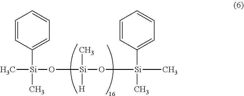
C1=CC([Si](C)(O[Si](O[Si](C2=CC=CC=C2)(C)C)(C)[H])C)=CC=C1
